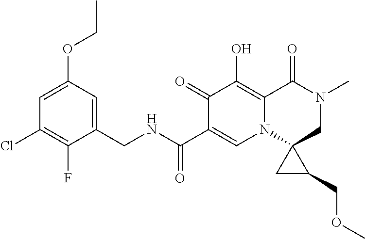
C1(F)=C(Cl)C=C(OCC)C=C1CNC(C1=CN2C3(CN(C)C(=O)C2=C(O)C1=O)CC3COC)=O
